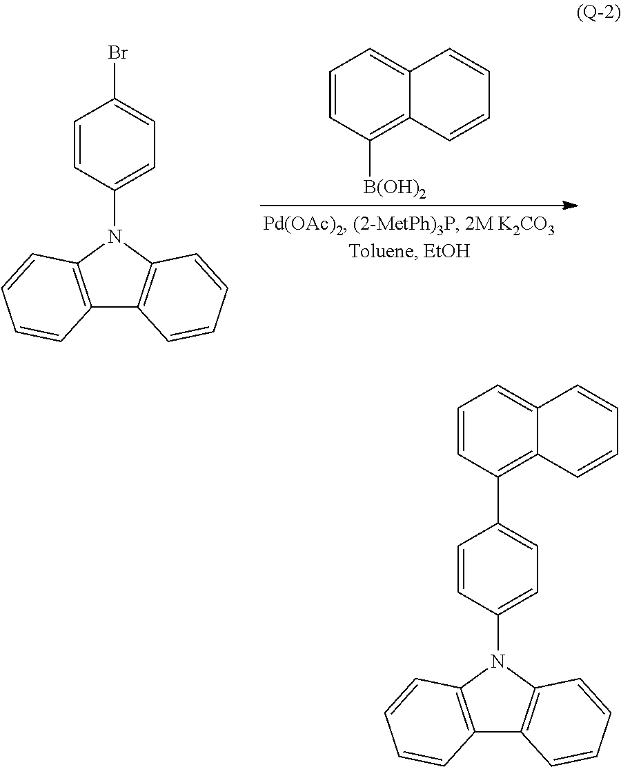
C1=CC=C2C(=C1[B(OH)2])C=CC=C2.C1=CC(N2C3=C(C4=C2C=CC=C4)C=CC=C3)=CC=C1Br.C1=CC(N2C3=C(C4=C2C=CC=C4)C=CC=C3)=CC=C1C1=C2C(=CC=C1)C=CC=C2
